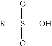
[R]S(=O)(=O)O
